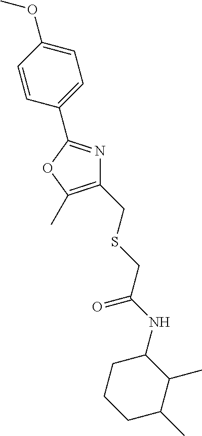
C1CCC(C)C(C)C1NC(CSCC1=C(C)OC(C2=CC=C(OC)C=C2)=N1)=O
